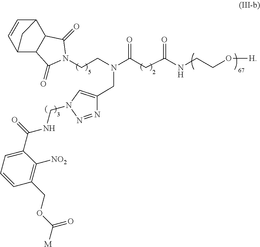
C12C=CC(C3C1C(=O)N(CCN(C(CC(NCCO[H])=O)=O)CC1=CN(CNC(C4=CC=CC(COC([M])=O)=C4[NO2])=O)N=N1)C3=O)C2
